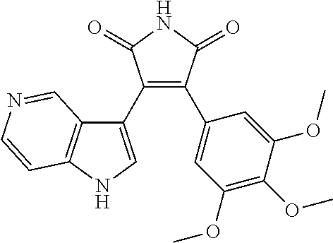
C1(C2=CNC3=C2C=NC=C3)=C(C2=CC(OC)=C(OC)C(OC)=C2)C(=O)NC1=O
